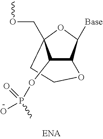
C1(OP(=O)(O)C)C2C([Base])OC1(COC)CCO2
